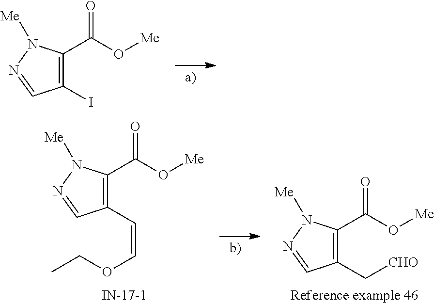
C1(I)=C(C(O[Me])=O)N([Me])N=C1.C1(C=COCC)=C(C(O[Me])=O)N([Me])N=C1.C1(C[CHO])=C(C(O[Me])=O)N([Me])N=C1
